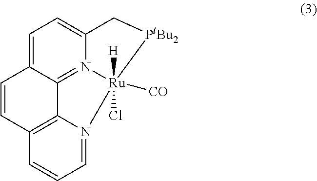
C1=C2C3=N4C(=C1)C[PtBu2][Ru]4([H])(Cl)([CO])N1=CC=CC(=C31)C=C2
